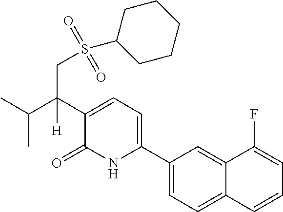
C1(C2=CC=C(C(C(C)C)(CS(=O)(=O)C3CCCCC3)[H])C(=O)N2)=CC=C2C(=C1)C(F)=CC=C2
